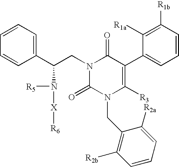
C1=CC=CC(C(CN2C(=O)C(C3=CC=CC([R1b])=C3[R1a])=C([R3])N(CC3=C([R2b])C=CC=C3[R2a])C2=O)N([X][R6])[R5])=C1
